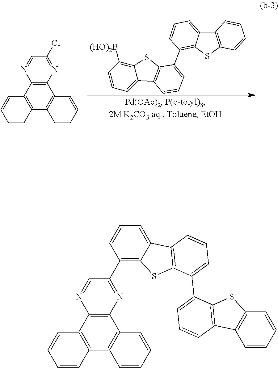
C1([(HO)2B])=C2C(=CC=C1)C1=C(S2)C(C2=C3C(=CC=C2)C2=C(S3)C=CC=C2)=CC=C1.C12=C(N=C(Cl)C=N1)C1=C(C3=C2C=CC=C3)C=CC=C1.C1(C2=C3C(=CC=C2)C2=C(S3)C(C3=CC=CC4=C3SC3=C4C=CC=C3)=CC=C2)=NC2=C(N=C1)C1=C(C3=C2C=CC=C3)C=CC=C1
